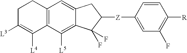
C1C([L3])=C([L4])C2=C(C1)C=C1C(=C2[L5])C(F)(F)C([Z]C2=CC(F)=C([R])C=C2)C1
